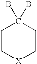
C1C[X]CCC1(B)B
